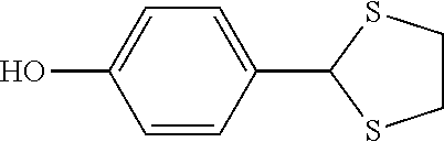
C1(C2SCCS2)=CC=C(O)C=C1
